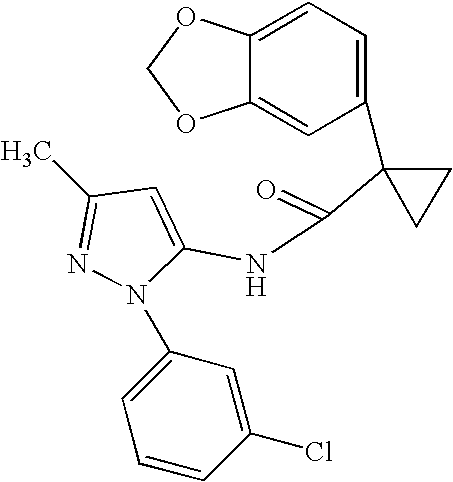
C1=C2C(=CC(C3(C(=O)NC4=CC(C)=NN4C4=CC=CC(Cl)=C4)CC3)=C1)OCO2
